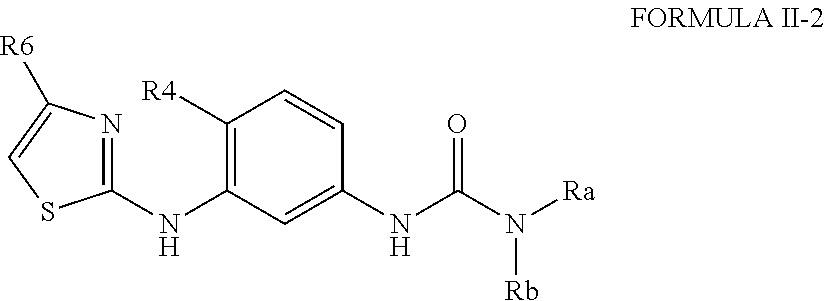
C1([R4])=C(NC2=NC([R6])=CS2)C=C(NC(N([Ra])[Rb])=O)C=C1
